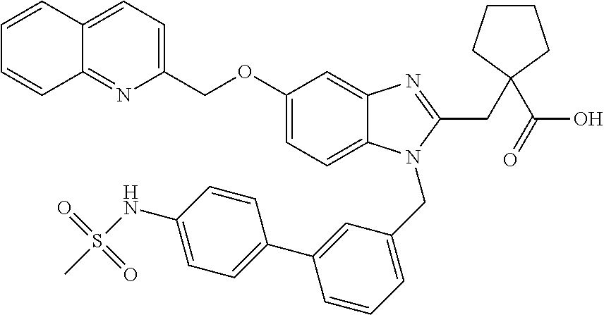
C1=CC=CC2=NC(COC3=CC=C4C(=C3)N=C(CC3(C(O)=O)CCCC3)N4CC3=CC=CC(C4=CC=C(NS(C)(=O)=O)C=C4)=C3)=CC=C12
